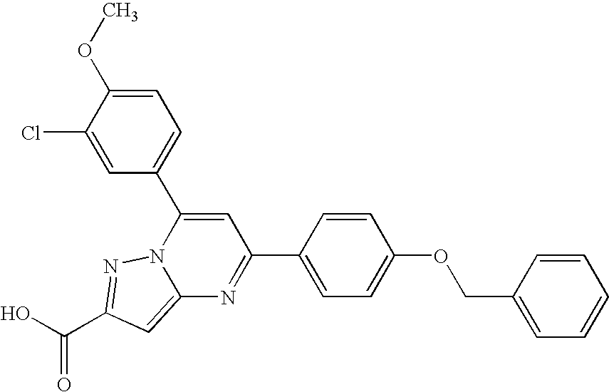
O=C(O)C1=NN2C(=C1)N=C(C1=CC=C(OCC3=CC=CC=C3)C=C1)C=C2C1=CC=C(OC)C(Cl)=C1
